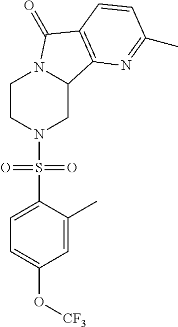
C1CN(S(C2=CC=C(O[CF3])C=C2C)(=O)=O)CC2N1C(=O)C1=C2N=C(C)C=C1
